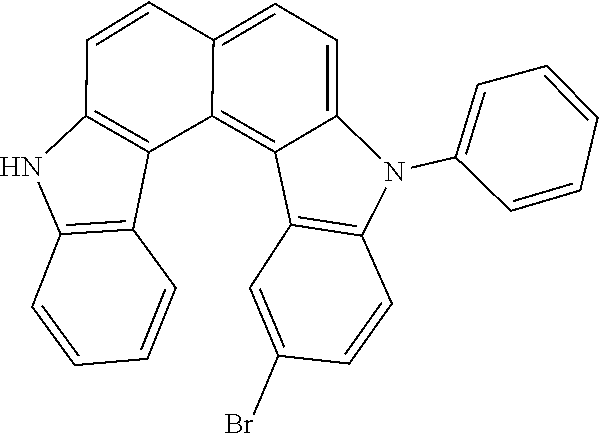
C12=C3C(=CC=C1N(C1=CC=CC=C1)C1=C2C=C(Br)C=C1)C=CC1=C3C2=C(C=CC=C2)N1
